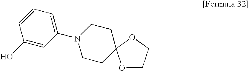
O1CCOC12CCN(C1=CC=CC(O)=C1)CC2
